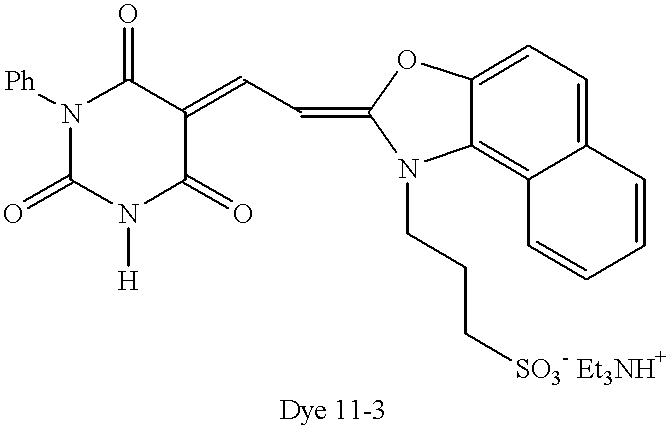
C1(=O)N([H])C(=O)C(=CC=C2OC3=CC=C4C(=C3N2CCC[SO3- Et3NH+])C=CC=C4)C(=O)N1[Ph]
